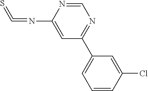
C1=C(N=C=S)N=CN=C1C1=CC=CC(Cl)=C1
